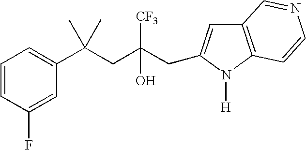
C1(F)=CC(C(CC(CC2=CC3=C(N2[H])C=CN=C3)([CF3])O)(C)C)=CC=C1
